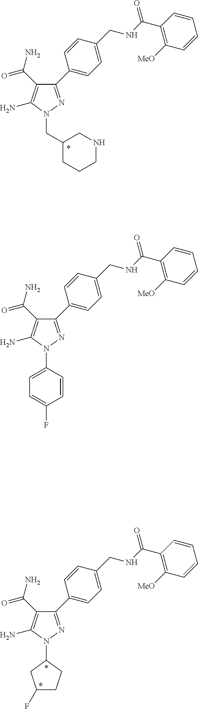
N1(C2=CC=C(F)C=C2)N=C(C2=CC=C(CNC(C3=C([MeO])C=CC=C3)=O)C=C2)C(C(N)=O)=C1N.N1(CC2CCCNC2)N=C(C2=CC=C(CNC(C3=C([MeO])C=CC=C3)=O)C=C2)C(C(N)=O)=C1N.*.N1(C2CC(F)CC2)N=C(C2=CC=C(CNC(C3=C([MeO])C=CC=C3)=O)C=C2)C(C(N)=O)=C1N
